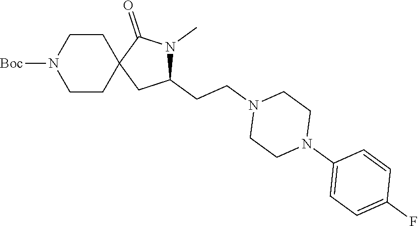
C1(CCN2CCN(C3=CC=C(F)C=C3)CC2)N(C)C(=O)C2(C1)CCN([Boc])CC2
